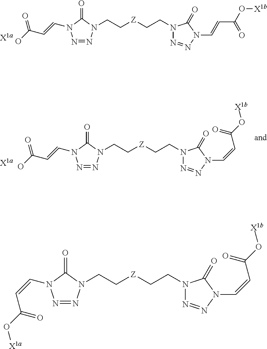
N1=NN(CC[Z]CCN2N=NN(C=CC(O[X1b])=O)C2=O)C(=O)N1C=CC(O)=O.[X1a].N1=NN(CC[Z]CCN2N=NN(C=CC(O[X1b])=O)C2=O)C(=O)N1C=CC(O[X1a])=O.N1=NN(CC[Z]CCN2N=NN(C=CC(O[X1b])=O)C2=O)C(=O)N1C=CC(O)=O.[X1a]
